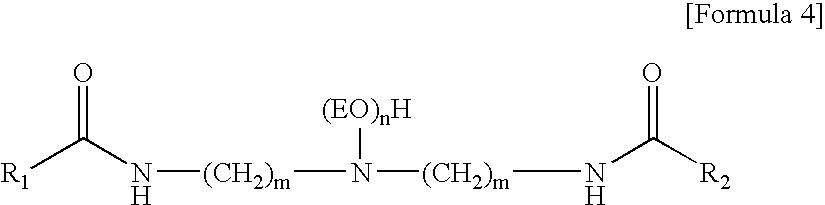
[R1]C(=O)N[(CH2)m]N([(EO)nH])[(CH2)m]NC(=O)[R2]
